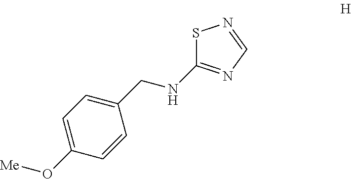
S1C(NCC2=CC=C(O[Me])C=C2)=NC=N1
